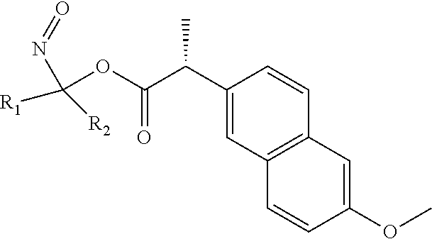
C(C)(C(=O)OC(N=O)([R1])[R2])C1=CC2=C(C=C1)C=C(OC)C=C2
